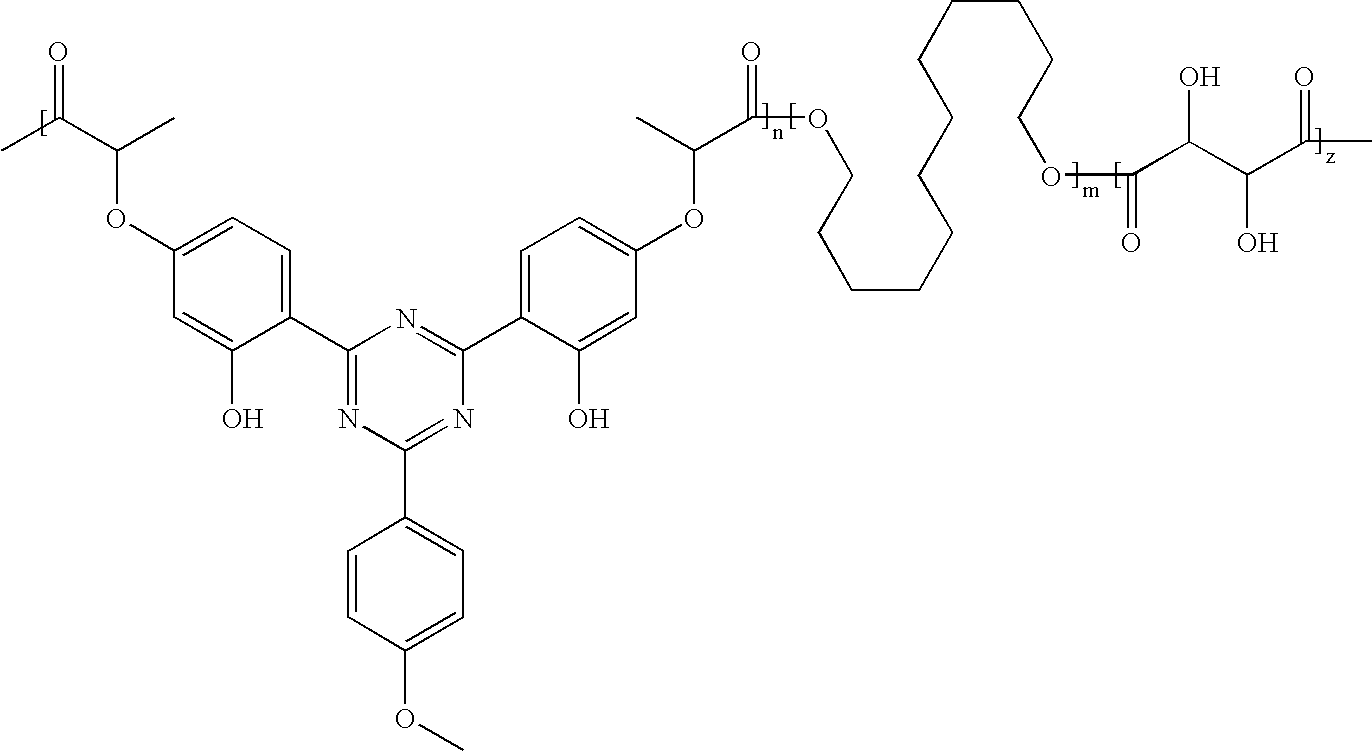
CC(=O)C(C)OC1=CC=C(C2=NC(C3=CC=C(OC)C=C3)=NC(C3=CC=C(OC(C(=O)OCCCCCCCCCCCCOC(=O)C(C(O)C(=O)C)O)C)C=C3O)=N2)C(O)=C1
